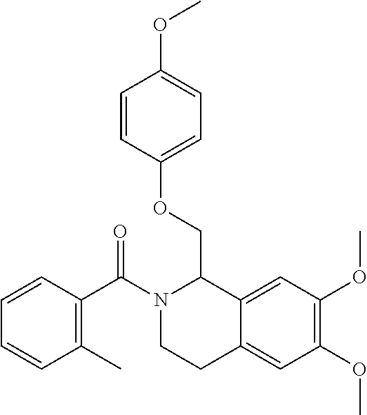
C1=CC(C(N2CCC3=CC(OC)=C(OC)C=C3C2COC2=CC=C(OC)C=C2)=O)=C(C)C=C1
